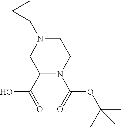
O=C(C1N(C(=O)OC(C)(C)C)CCN(C2CC2)C1)O
